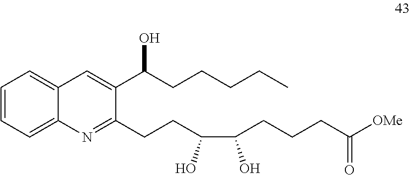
C1(C(CCCCC)O)=CC2=CC=CC=C2N=C1CCC(C(CCCC([OMe])=O)O)O
